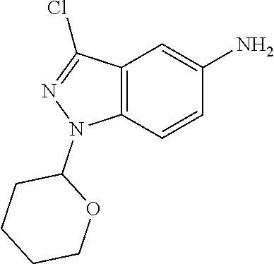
C1CCCOC1N1C2=C(C(Cl)=N1)C=C(N)C=C2
